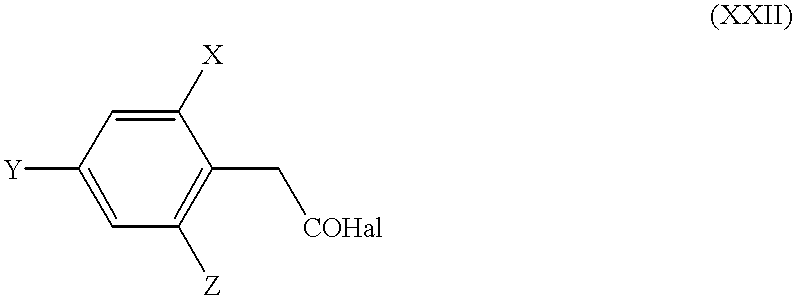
C1=C([Y])C=C([X])C(C[COHal])=C1[Z]
